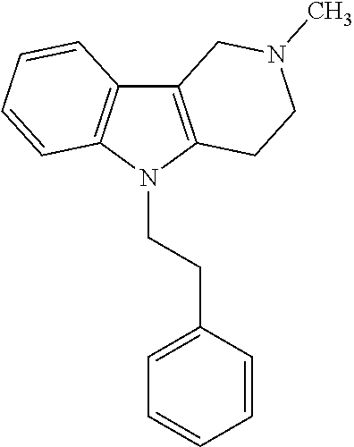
C12=C(N(CCC3=CC=CC=C3)C3=C1C=CC=C3)CCN(C)C2
